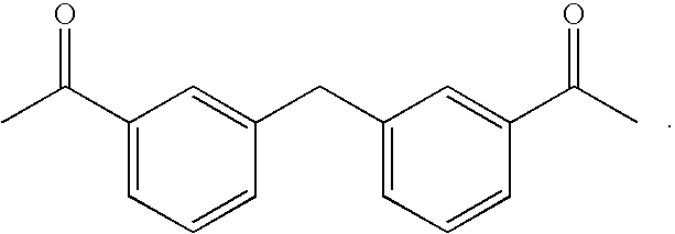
C1(C(C)=O)=CC=CC(CC2=CC=CC(C(C)=O)=C2)=C1
